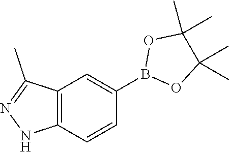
C1(B2OC(C)(C)C(C)(C)O2)=CC2=C(C=C1)NN=C2C
